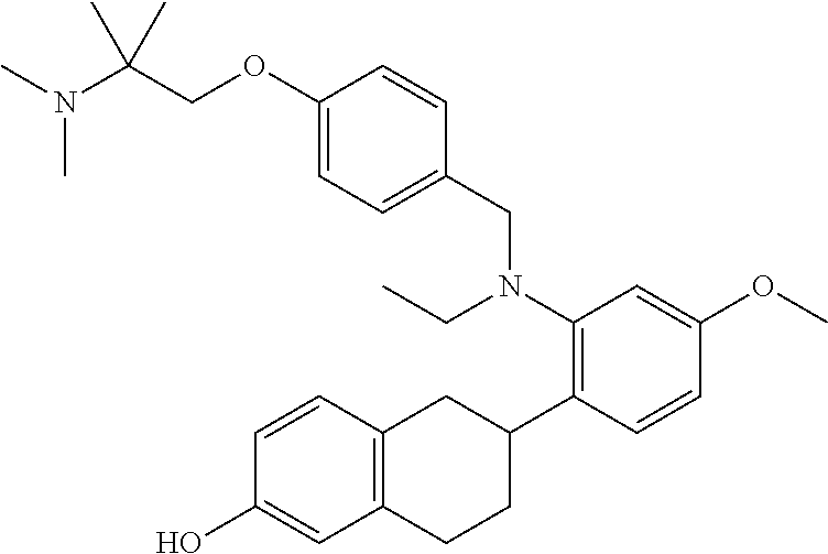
C1(OCC(N(C)C)(C)C)=CC=C(CN(CC)C2=C(C3CC4=C(CC3)C=C(O)C=C4)C=CC(OC)=C2)C=C1
